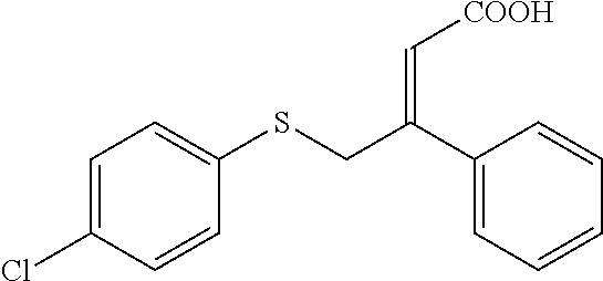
C1=C(Cl)C=CC(SCC(C2=CC=CC=C2)=C[COOH])=C1
